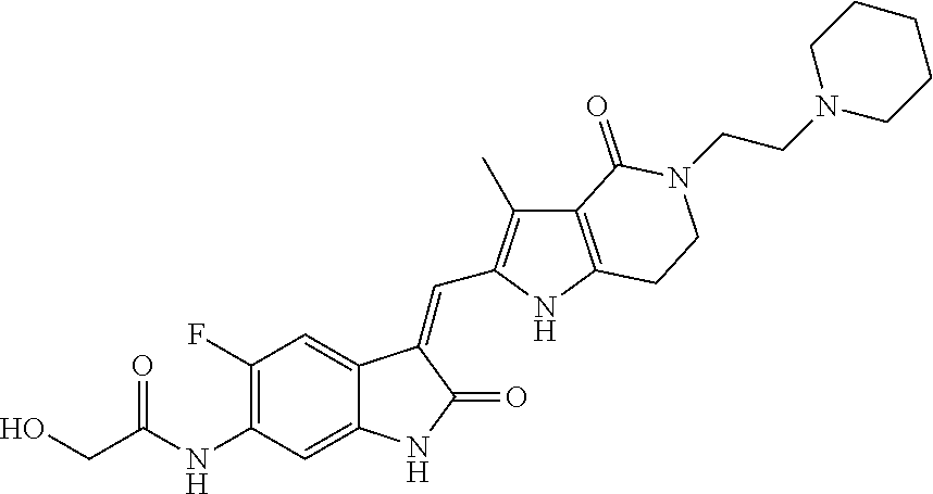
C1(NC(CO)=O)=C(F)C=C2C(=C1)NC(=O)C2=CC1=C(C)C2=C(N1)CCN(CCN1CCCCC1)C2=O
